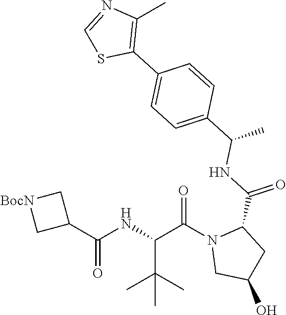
C1=NC(C)=C(C2=CC=C(C(NC(=O)C3N(C(C(NC(C4C[BocN]C4)=O)C(C)(C)C)=O)CC(O)C3)C)C=C2)S1
